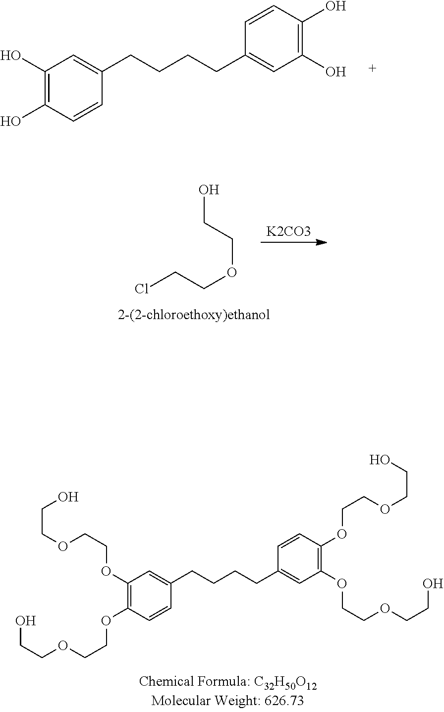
C1(O)=C(O)C=CC(CCCCC2=CC(O)=C(O)C=C2)=C1.[K2CO3].ClCCOCCO.C1(OCCOCCO)=C(OCCOCCO)C=CC(CCCCC2=CC(OCCOCCO)=C(OCCOCCO)C=C2)=C1
